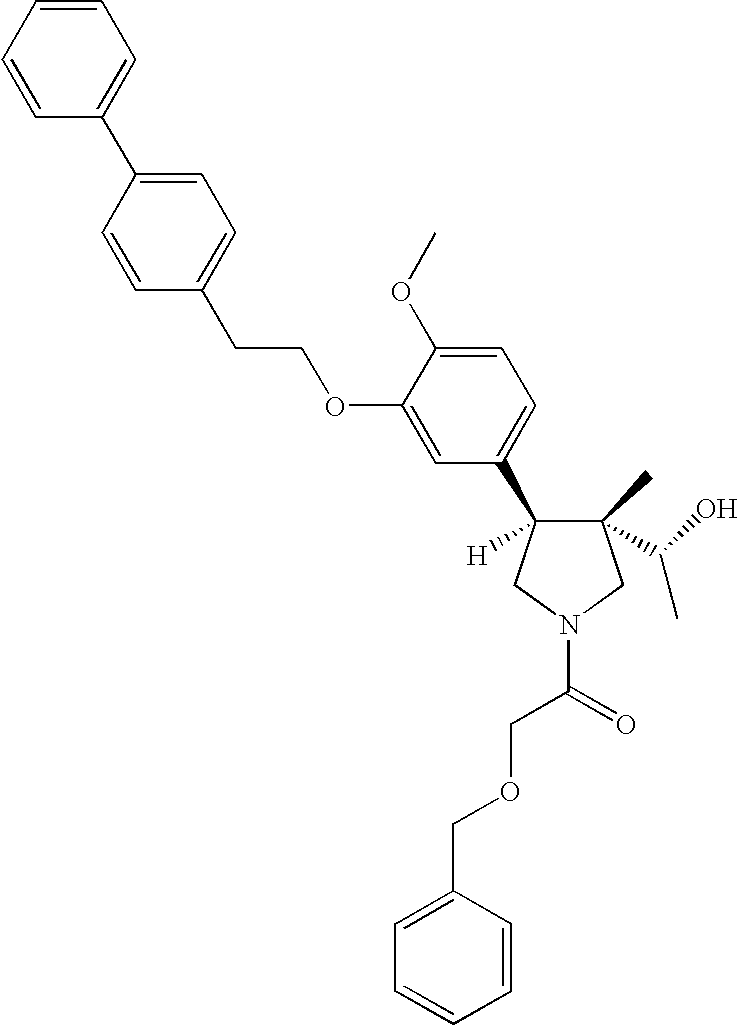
C1(C)(C(O)C)C(C2=CC=C(OC)C(OCCC3=CC=C(C4=CC=CC=C4)C=C3)=C2)([H])CN(C(COCC2=CC=CC=C2)=O)C1
